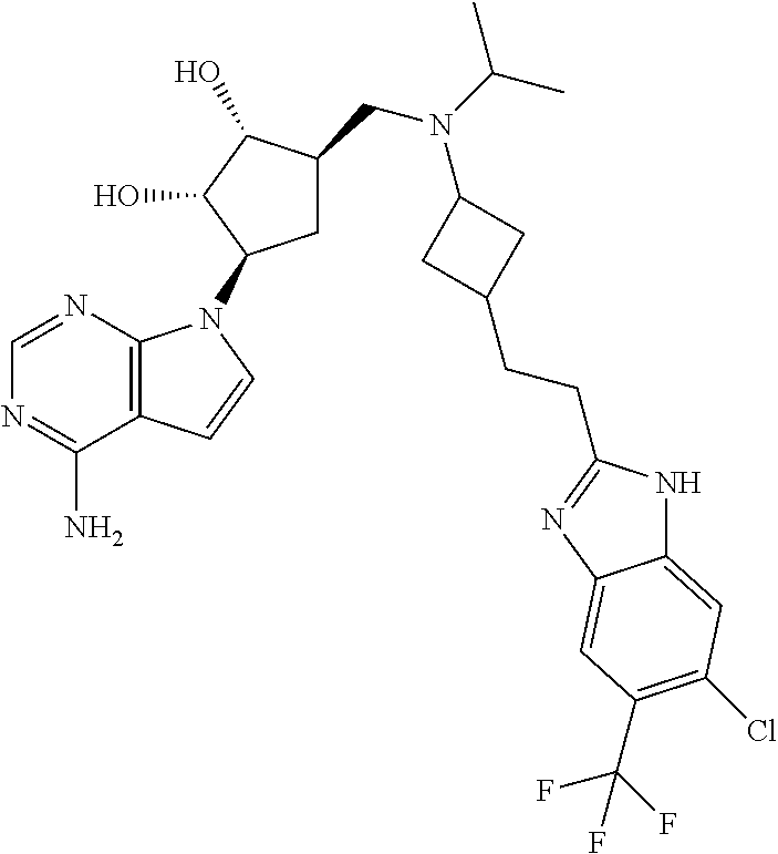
N1=CN=C(N)C2=C1N(C1CC(CN(C(C)C)C3CC(CCC4=NC5=CC(C(F)(F)F)=C(Cl)C=C5N4)C3)C(O)C1O)C=C2
